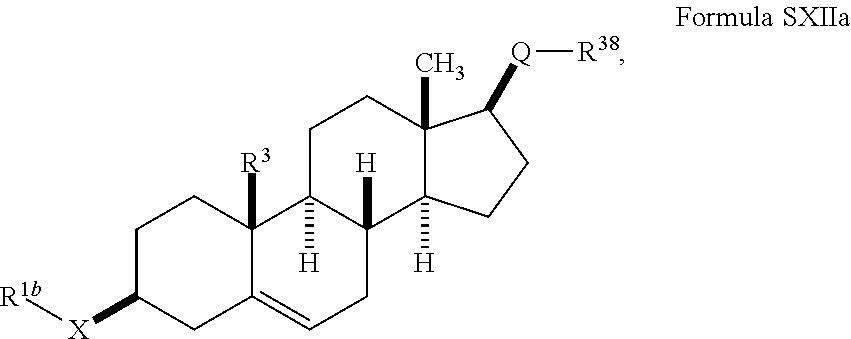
C1C([X][R1b])CC2=CCC3([H])C([H])(C2([R3])C1)CCC1(C)C3([H])CCC1[Q][R38]
